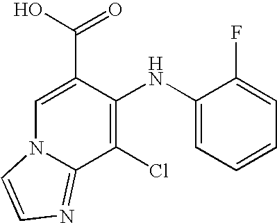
C1=C(C(O)=O)C(NC2=CC=CC=C2F)=C(Cl)C2=NC=CN12
